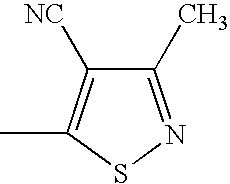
C1(C)=NSC(C)=C1[NC]
